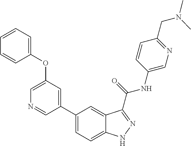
C1(OC2=CC=CC=C2)=CN=CC(C2=CC=C3C(=C2)C(C(NC2=CN=C(CN(C)C)C=C2)=O)=NN3)=C1
